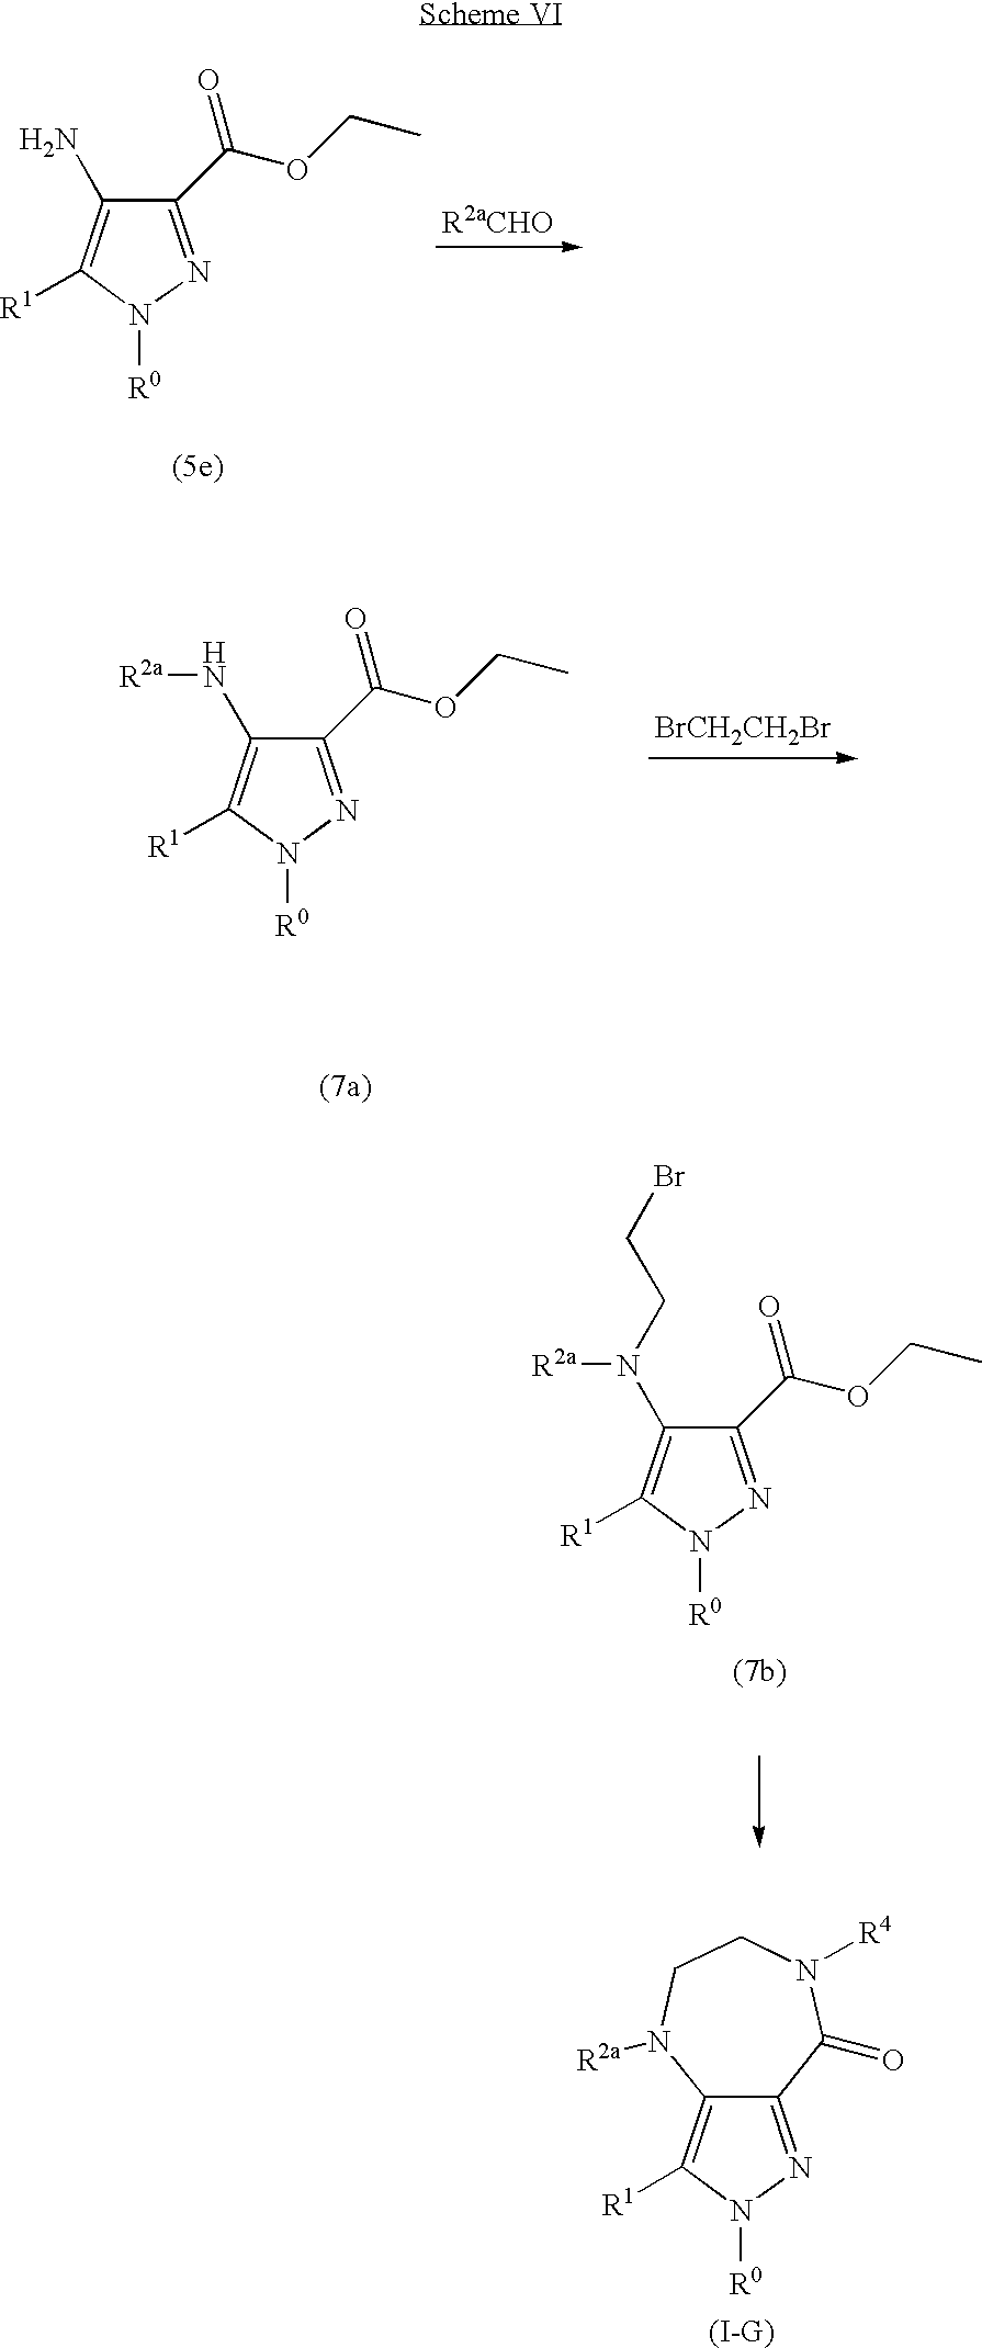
C1(C(OCC)=O)=NN([R0])C([R1])=C1N.C1(C(OCC)=O)=NN([R0])C([R1])=C1N[R2a].[BrCH2CH2Br].C1(N([R2a])CCBr)=C([R1])N([R0])N=C1C(OCC)=O.C12=NN([R0])C([R1])=C1N([R2a])CCN([R4])C2=O
